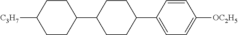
C1CC(C2CCC(C3=CC=C([OC2H5])C=C3)CC2)CCC1[C3H7]
